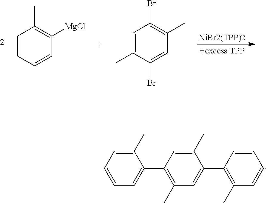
[NiBr2(TPP)2].C1=CC=CC([MgCl])=C1C.C1=C(C)C(Br)=CC(C)=C1Br.C1(C)=CC=CC=C1C1=C(C)C=C(C2=C(C)C=CC=C2)C(C)=C1
